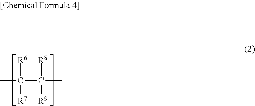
CC([R6])([R7])C([R8])(C)[R9]
